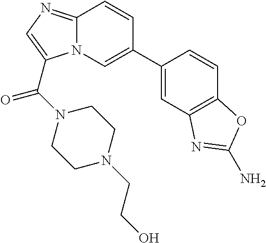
C1=C(C2=CN3C(=NC=C3C(N3CCN(CCO)CC3)=O)C=C2)C=CC2=C1N=C(N)O2
